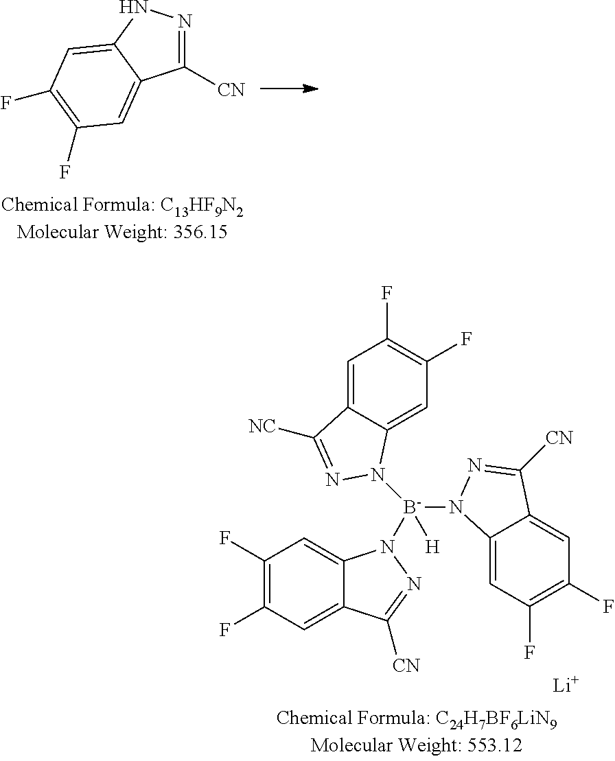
C1([CN])=NNC2=CC(F)=C(F)C=C12.C12=CC(F)=C(F)C=C1C([CN])=NN2[B-](N1C2=CC(F)=C(F)C=C2C([CN])=N1)(N1C2=CC(F)=C(F)C=C2C([NC])=N1)[H].[Li]
